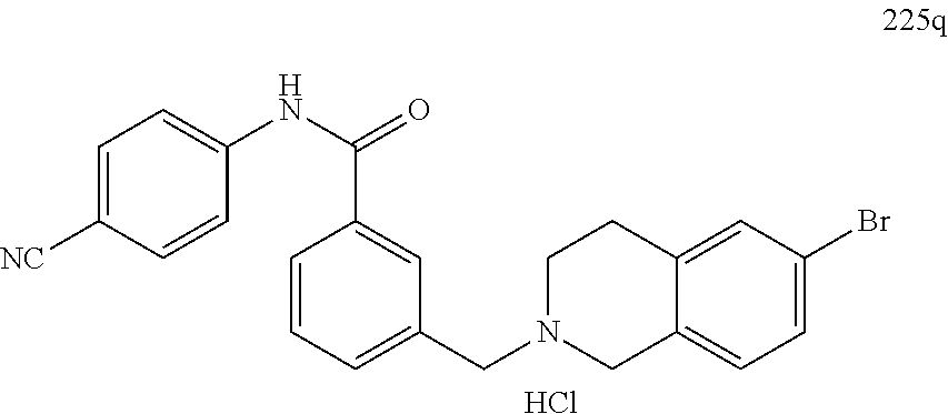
C1=C([NC])C=CC(NC(=O)C2=CC(CN3CC4=CC=C(Br)C=C4CC3)=CC=C2)=C1.Cl
